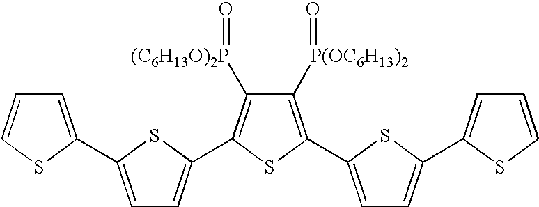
C1([P(OC6H13)2]=O)=C(C2=CC=C(C3=CC=CS3)S2)SC(C2=CC=C(C3=CC=CS3)S2)=C1[(C6H13O)2P]=O
